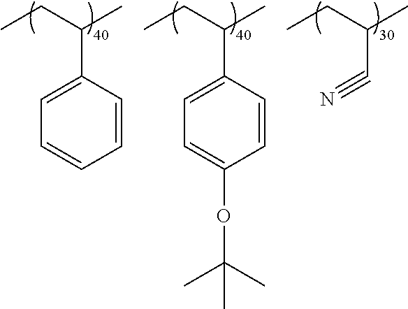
C1=CC(C(CC)C)=CC=C1OC(C)(C)C.C(#N)C(CC)C.C1=CC(C(CC)C)=CC=C1
